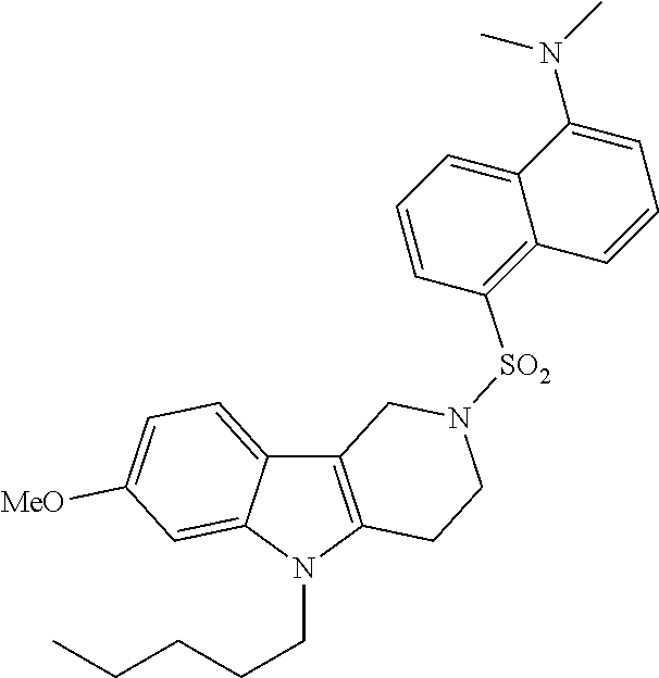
C12=C(N(CCCCC)C3=CC([MeO])=CC=C13)CCN([SO2]C1=C3C(=CC=C1)C(N(C)C)=CC=C3)C2
